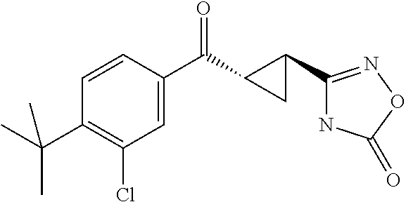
C1=CC(C(C2C(C3=NOC(=O)N3)C2)=O)=CC(Cl)=C1C(C)(C)C
